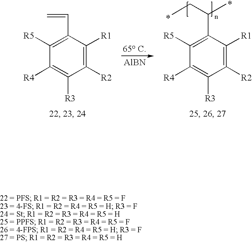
C1([R2])=C([R1])C(C(CC)C)=C([R5])C([R4])=C1[R3].C1([R2])=C([R1])C(C=C)=C([R5])C([R4])=C1[R3].[AlBN]
